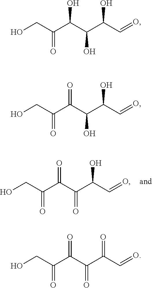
OCC(C(C(C(C=O)O)=O)=O)=O.OCC(C(C(C(C=O)O)O)O)=O.OCC(C(C(C(C=O)O)O)=O)=O.OCC(C(C(C(C=O)=O)=O)=O)=O
